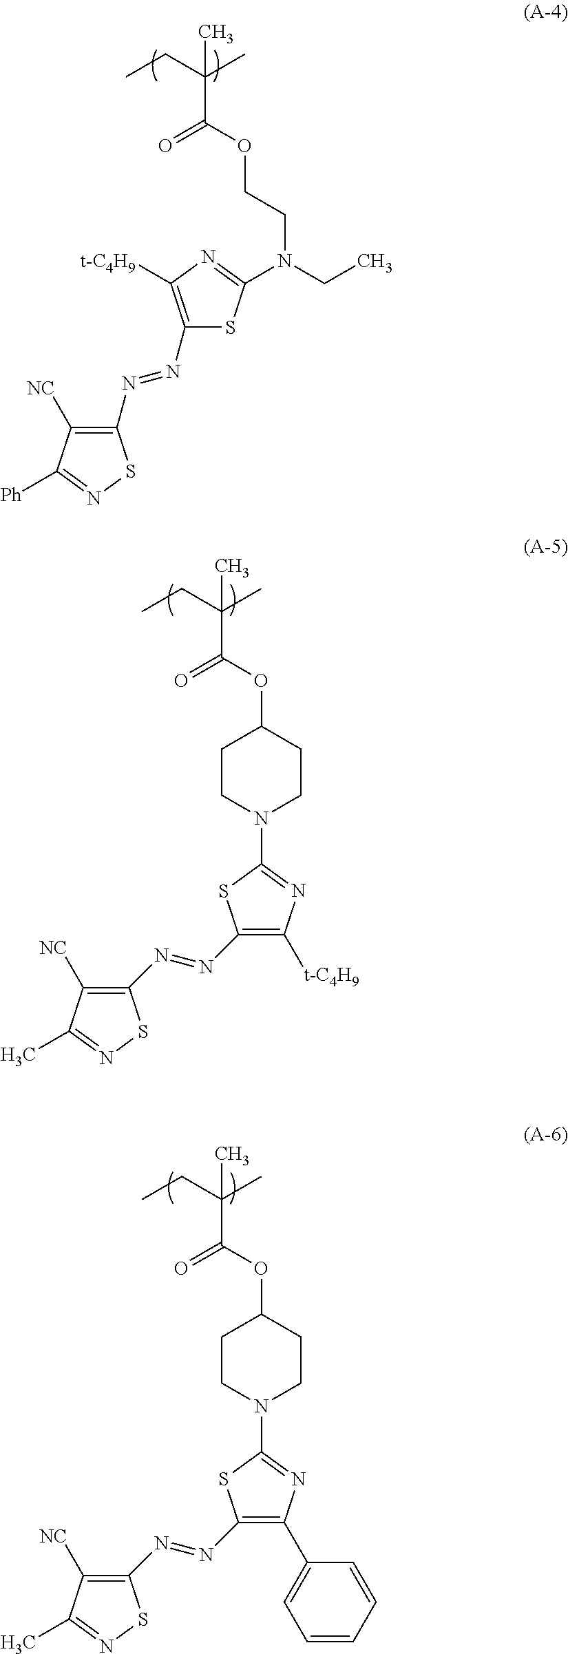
CCC(C)(C(OCCN(CC)C1=NC([t-C4H9])=C(N=NC2=C([NC])C([Ph])=NS2)S1)=O)C.CCC(C)(C(OC1CCN(C2=NC([t-C4H9])=C(N=NC3=C([NC])C(C)=NS3)S2)CC1)=O)C.CCC(C)(C(OC1CCN(C2=NC(C3=CC=CC=C3)=C(N=NC3=C([NC])C(C)=NS3)S2)CC1)=O)C
